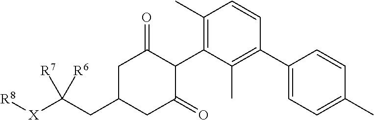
C1C(CC([X][R8])([R7])[R6])CC(=O)C(C2=C(C)C=CC(C3=CC=C(C)C=C3)=C2C)C1=O
